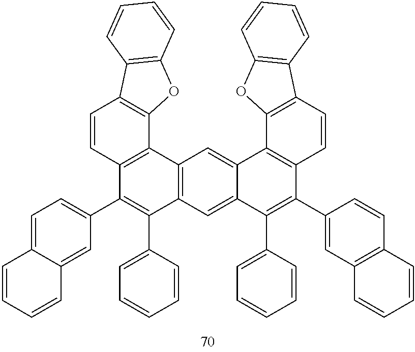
C12=C(C(C3=CC=C4C(=C3)C=CC=C4)=C(C3=CC=CC=C3)C3=C1C=C1C(=C3)C(C3=CC=CC=C3)=C(C3=CC4=C(C=C3)C=CC=C4)C3=C1C1=C(C=C3)C3=C(O1)C=CC=C3)C=CC1=C2OC2=C1C=CC=C2
